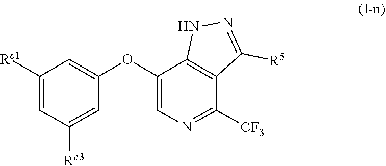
C1([Rc1])=CC([Rc3])=CC(OC2=CN=C([CF3])C3=C2NN=C3[R5])=C1
